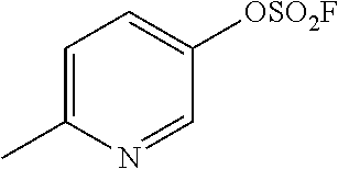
C1=C(C)N=CC([OSO2F])=C1
